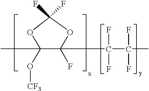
CCC1(O[CF3])OC(F)(F)OC1(F)CC(C(C)(F)F)(F)F
